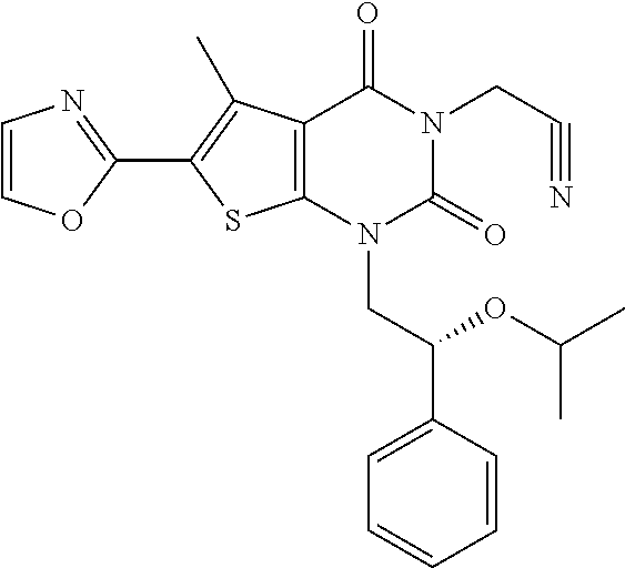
C12=C(N(CC(C3=CC=CC=C3)OC(C)C)C(=O)N(CC#N)C1=O)SC(C1=NC=CO1)=C2C
